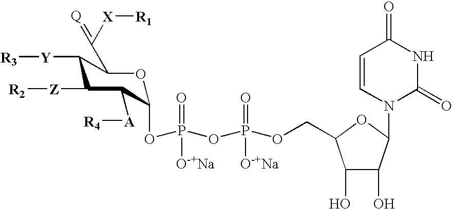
C1([Z][R2])C([Y][R3])C(C(=[Q])[X][R1])OC(OP(OP(OCC2C(O)C(O)C(N3C(=O)NC(=O)C=C3)O2)(=O)[O-+Na])(=O)[O-+Na])C1[A][R4]
